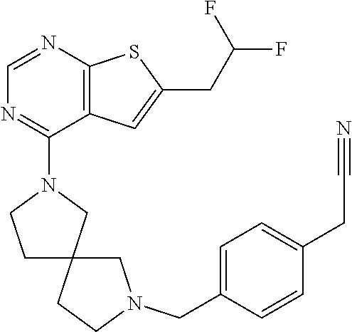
C1=NC2=C(C(N3CCC4(C3)CCN(CC3=CC=C(CC#N)C=C3)C4)=N1)C=C(CC(F)F)S2
